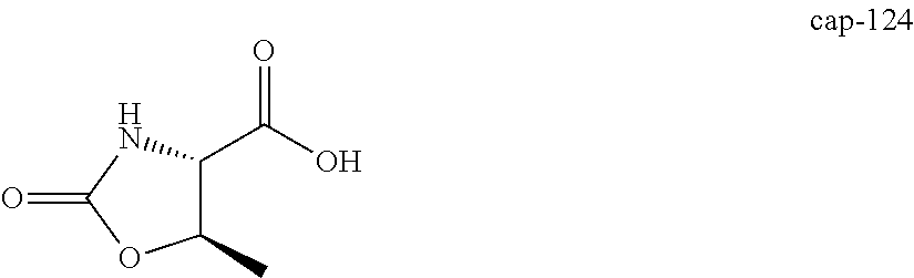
C1(C)C(C(O)=O)NC(=O)O1
